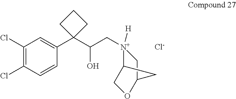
C1(Cl)=C(Cl)C=CC(C2(C(C[N+]3([H])C4COC(C3)C4)O)CCC2)=C1.[Cl-]
